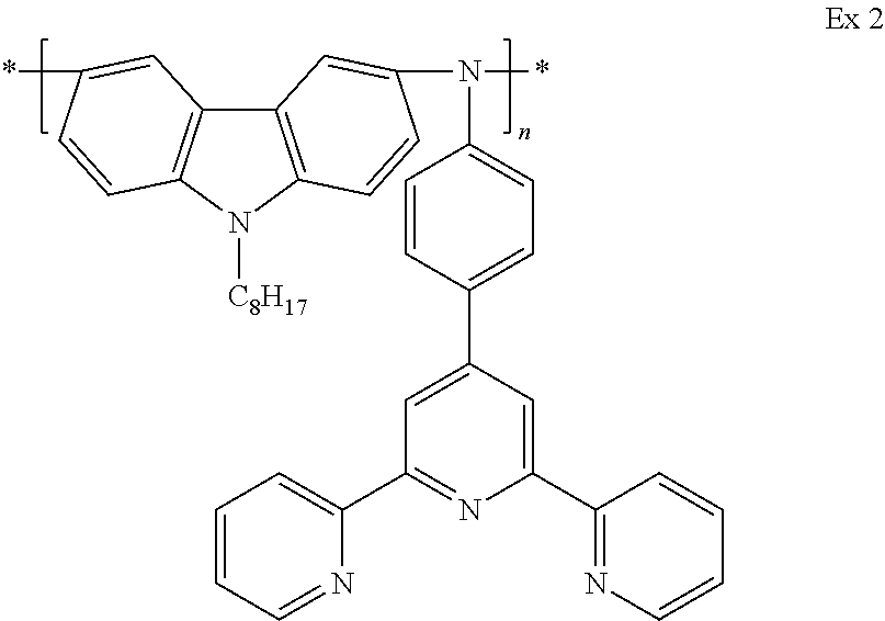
C1=CC=NC(C2=NC(C3=NC=CC=C3)=CC(C3=CC=C(N(C4=CC5=C(N([C8H17])C6=C5C=C(*)C=C6)C=C4)*)C=C3)=C2)=C1
